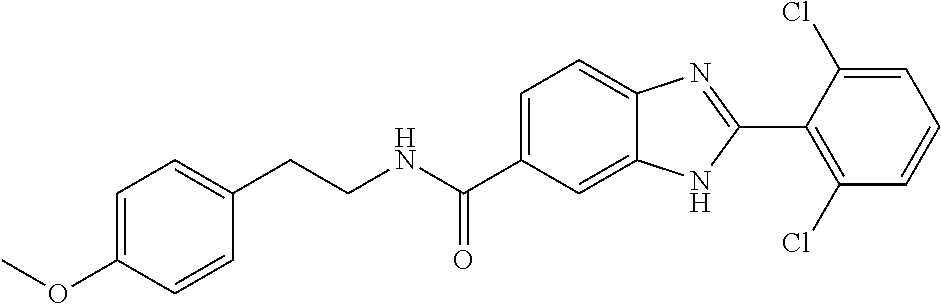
C1=C(OC)C=CC(CCNC(C2=CC=C3C(=C2)NC(C2=C(Cl)C=CC=C2Cl)=N3)=O)=C1
